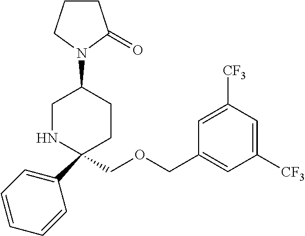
C1(C2=CC=CC=C2)(COCC2=CC([CF3])=CC([CF3])=C2)CCC(N2C(=O)CCC2)CN1
